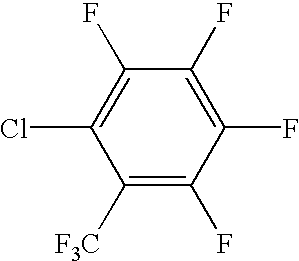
C1([F3C])=C(F)C(F)=C(F)C(F)=C1Cl
